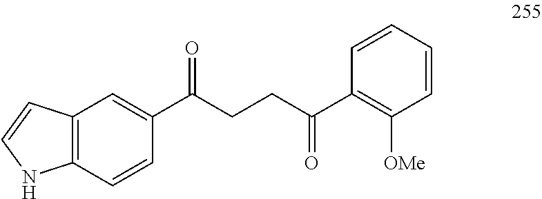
C1(C(CCC(C2=C([OMe])C=CC=C2)=O)=O)=CC2=C(C=C1)NC=C2
